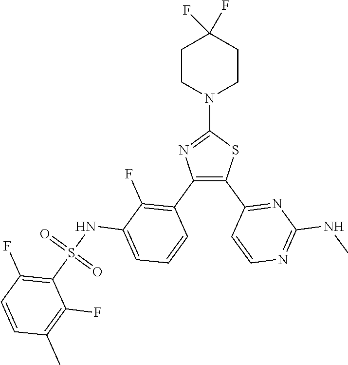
C1(N2CCC(F)(F)CC2)=NC(C2=C(F)C(NS(C3=C(F)C=CC(C)=C3F)(=O)=O)=CC=C2)=C(C2=NC(NC)=NC=C2)S1
